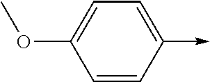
C<-C1=CC=C(OC)C=C1
